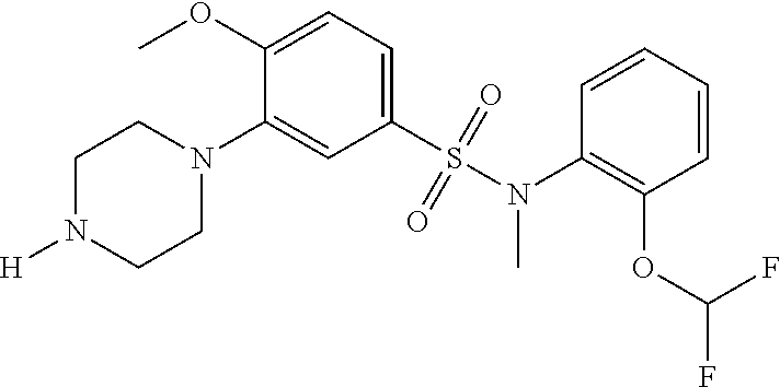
C1N([H])CCN(C2=CC(S(N(C)C3=C(OC(F)F)C=CC=C3)(=O)=O)=CC=C2OC)C1
